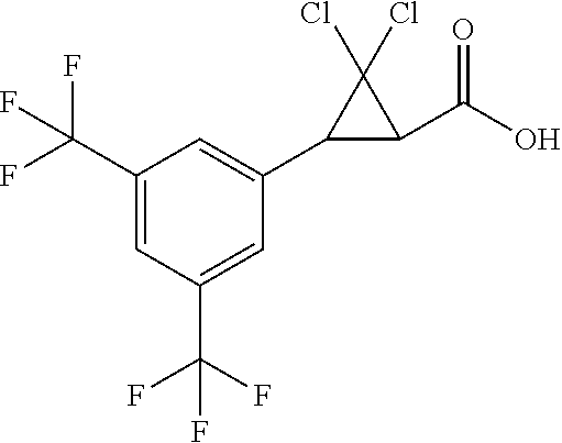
C1(C(F)(F)F)=CC(C(F)(F)F)=CC(C2C(C(O)=O)C2(Cl)Cl)=C1
